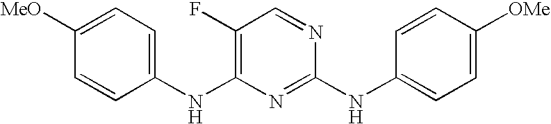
C1([MeO])=CC=C(NC2=C(F)C=NC(NC3=CC=C([OMe])C=C3)=N2)C=C1
